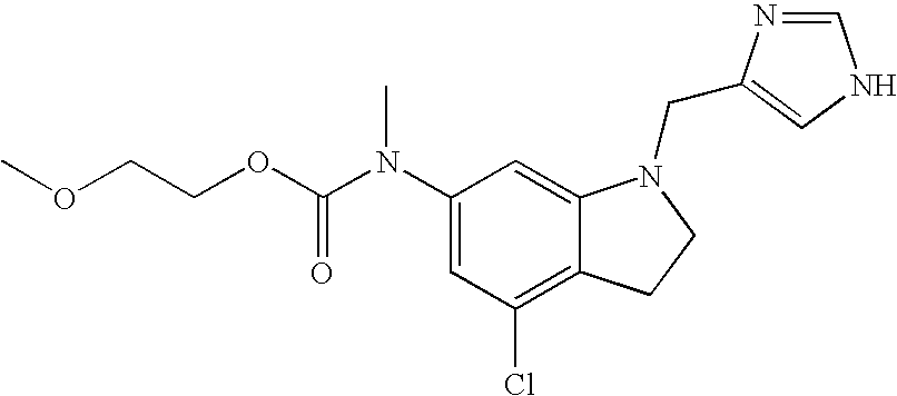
C1(N(C(OCCOC)=O)C)=CC(Cl)=C2C(=C1)N(CC1=CNC=N1)CC2
